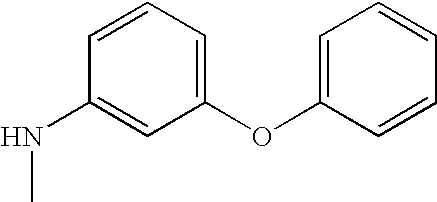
C1(OC2=CC=CC=C2)=CC=CC(NC)=C1
